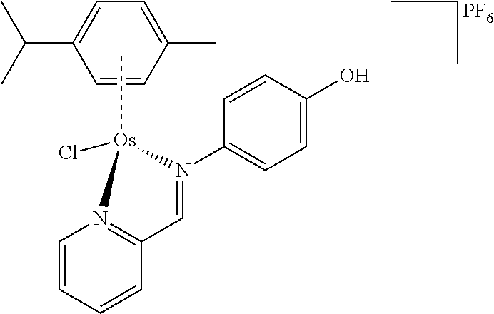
[PF6].C[Os]1(Cl)N2=C(C=CC=C2)C=N1C1=CC=C(O)C=C1.C(C1=CC=C(C)C=C1)(C)C
